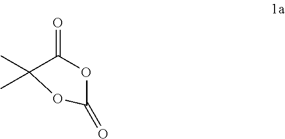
C1(C)(C)C(=O)OC(=O)O1
